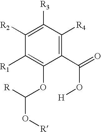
C1(C(=O)O[H])=C([R4])C([R3])=C([R2])C([R1])=C1OC([R])O[R]
